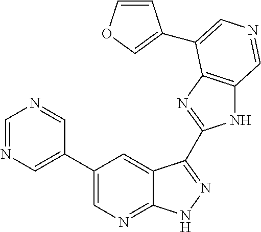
C1(C2=CN=CN=C2)=CN=C2C(=C1)C(C1=NC3=C(N1)C=NC=C3C1=COC=C1)=NN2
